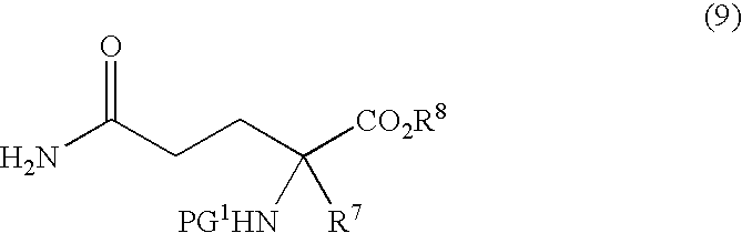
NC(CCC([CO2R8])([PG1HN])[R7])=O
